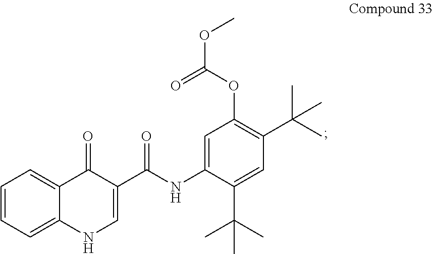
C1=CC=C2C(=C1)C(=O)C(C(NC1=CC(OC(OC)=O)=C(C(C)(C)C)C=C1C(C)(C)C)=O)=CN2
